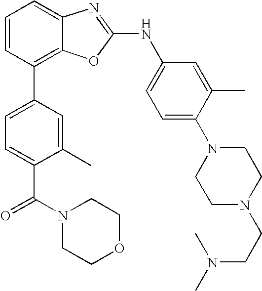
C1=CC(C2=CC=C(C(N3CCOCC3)=O)C(C)=C2)=C2C(=C1)N=C(NC1=CC=C(N3CCN(CCN(C)C)CC3)C(C)=C1)O2
